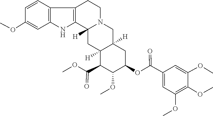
O(C)C1=C(OC)C(OC)=CC(C(OC2CC3([H])C([H])(CC4([H])C5=C(C6=C(N5)C=C(OC)C=C6)CCN4C3)C(C(OC)=O)C2OC)=O)=C1
